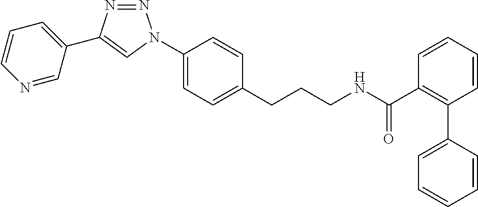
N(C(C1=C(C2=CC=CC=C2)C=CC=C1)=O)CCCC1=CC=C(N2N=NC(C3=CC=CN=C3)=C2)C=C1
